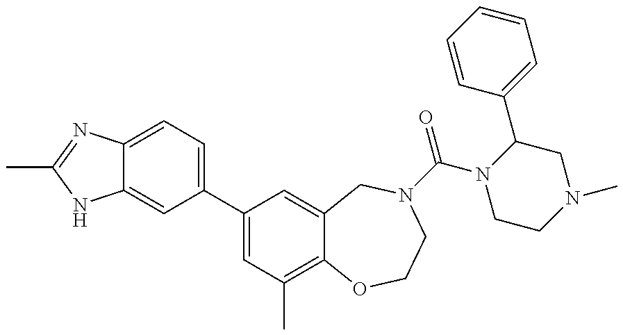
C12=CC=C(C3=CC(C)=C4C(=C3)CN(C(=O)N3CCN(C)CC3C3=CC=CC=C3)CCO4)C=C1NC(C)=N2
